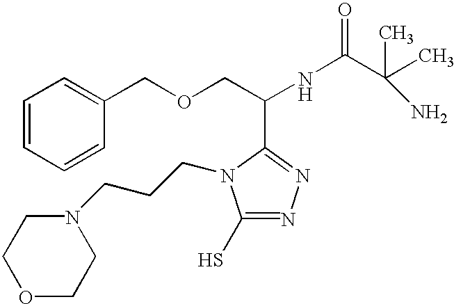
C1=CC=CC(COCC(NC(=O)C(C)(N)C)C2=NN=C(S)N2CCCN2CCOCC2)=C1
